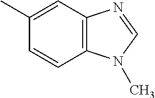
C12=C(C=C(C)C=C1)N=CN2C
